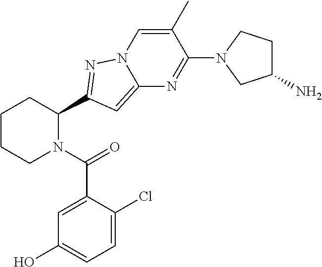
C1CCN(C(=O)C2=CC(O)=CC=C2Cl)C(C2=NN3C=C(C)C(N4CC(N)CC4)=NC3=C2)C1
